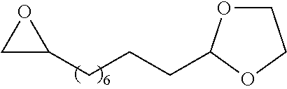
C1C(CCCC2OCCO2)O1
